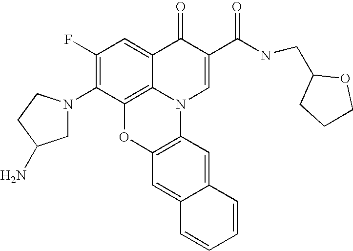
C1(F)=C(N2CC(N)CC2)C2=C3C(=C1)C(=O)C(C(NCC1CCCO1)=O)=CN3C1=C(O2)C=C2C(=C1)C=CC=C2
